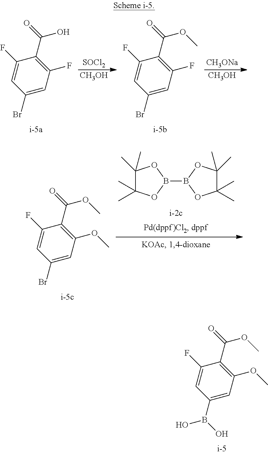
C1(C(=O)O)=C(F)C=C(Br)C=C1F.[SOCl2].[CH3OH].C1(C(=O)OC)=C(F)C=C(Br)C=C1F.[CH3ONa].[CH3OH].C1(C(=O)OC)=C(OC)C=C(B(O)O)C=C1F.C1(C(=O)OC)=C(OC)C=C(Br)C=C1F.C1(C)(C)C(C)(C)OB(B2OC(C)(C)C(C)(C)O2)O1
